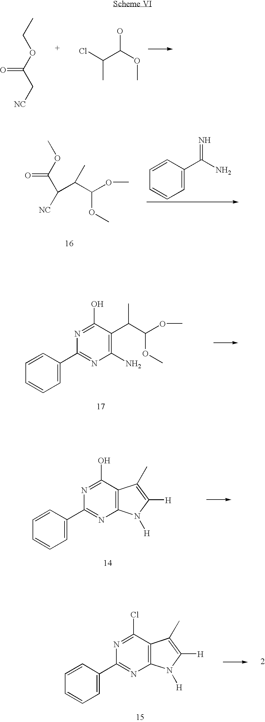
CCOC(C[NC])=O.ClC(C(O)OC)C.C1=CC(C(N)=N)=CC=C1.COC(C([NC])C(C(OC)OC)C)=O.C1=CC(C2=NC(N)=C(C(C)C(OC)OC)C(O)=N2)=CC=C1.C1=CC(C2=NC3=C(C(O)=N2)C(C)=C([H])N3[H])=CC=C1.C1=CC(C2=NC3=C(C(Cl)=N2)C(C)=C([H])N3[H])=CC=C1
